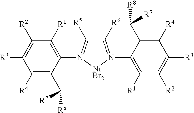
C1([R4])=C(C([R8])[R7])C(N2=C([R5])C([R6])=N(C3=C([R1])C([R2])=C([R3])C([R4])=C3C([R8])[R7])[NiBr2]2)=C([R1])C([R2])=C1[R3]
